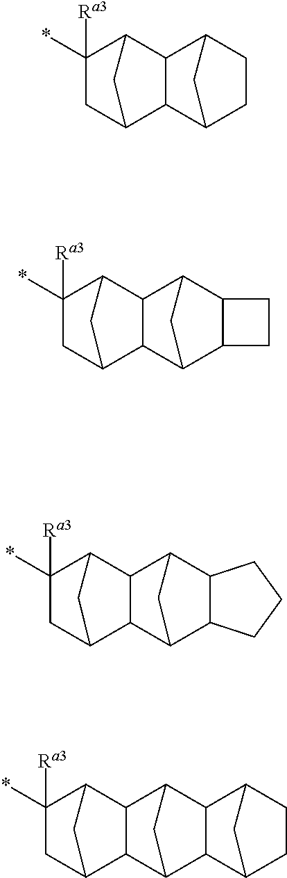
C1([Ra3])(*)CC2C3C(C1C2)C1CCC3C1.C1([Ra3])(*)CC2C3C(C1C2)C1C2C(C3C1)CC2.C1([Ra3])(*)CC2C3C(C1C2)C1C2C(C3C1)CCC2.C1([Ra3])(*)CC2C3C(C1C2)C1C2C(C3C1)C1CCC2C1
